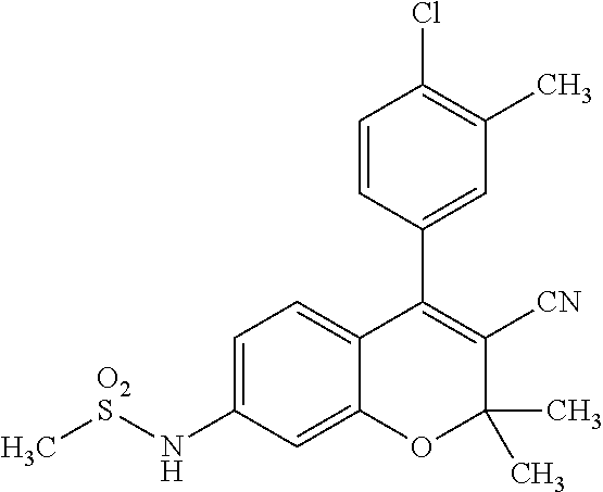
C1=CC(C2=C([CN])C(C)(C)OC3=CC(N[O2S]C)=CC=C23)=CC(C)=C1Cl
